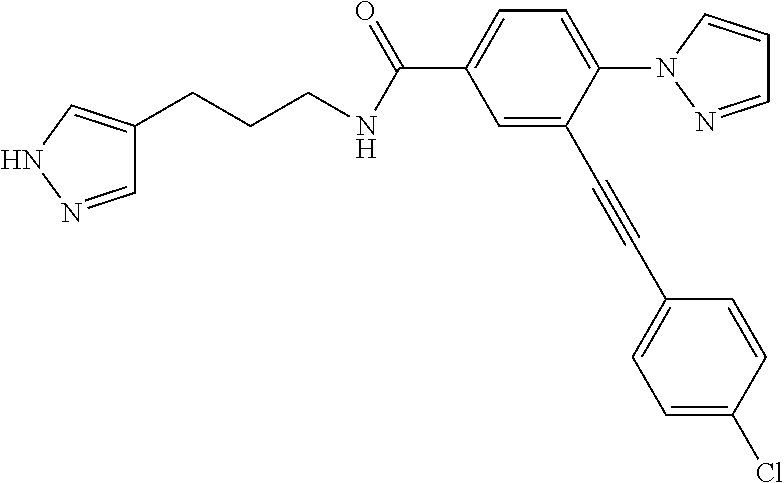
C1=NNC=C1CCCNC(C1=CC=C(N2N=CC=C2)C(C#CC2=CC=C(Cl)C=C2)=C1)=O
